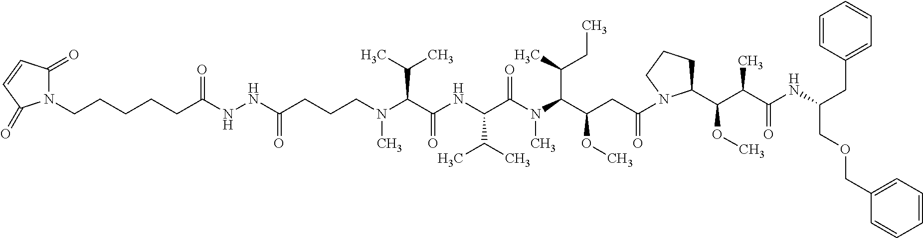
N(NC(CCCN(C(C(NC(C(N(C(C(CC(=O)N1C(C(C(C(NC(COCC2=CC=CC=C2)CC2=CC=CC=C2)=O)C)OC)CCC1)OC)C(C)CC)C)=O)C(C)C)=O)C(C)C)C)=O)C(=O)CCCCCN1C(=O)C=CC1=O
